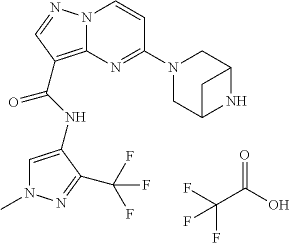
N(C(=O)C1=C2N(N=C1)C=CC(N1CC3NC(C1)C3)=N2)C1=CN(C)N=C1C(F)(F)F.C(C(O)=O)(F)(F)F
